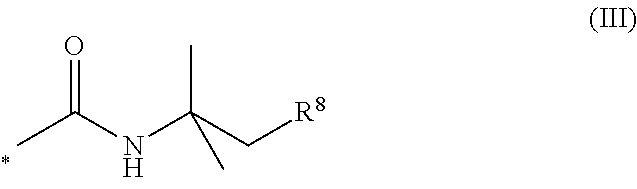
CC(NC(C[R8])(C)C)=O
